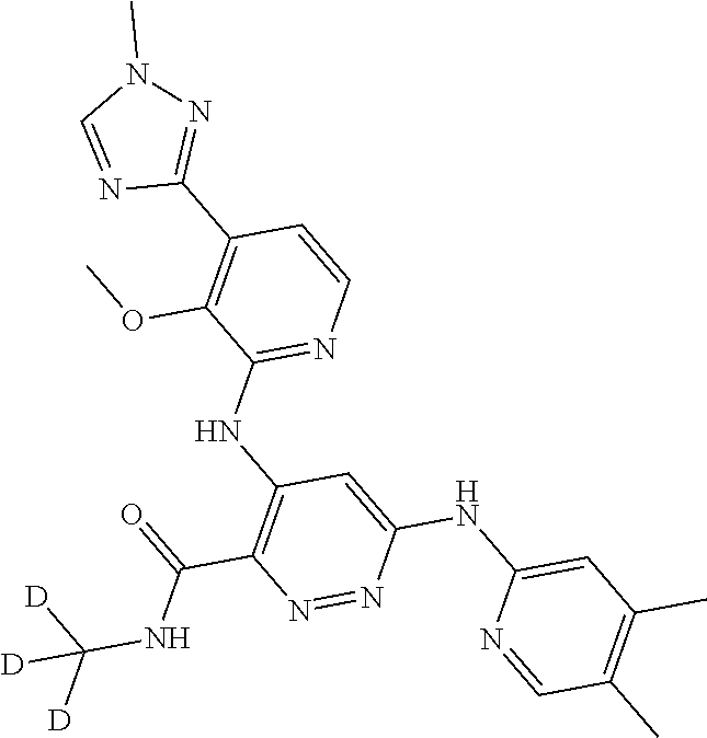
C1=CN=C(NC2=C(C(=O)NC([D])([D])[D])N=NC(NC3=CC(C)=C(C)C=N3)=C2)C(OC)=C1C1=NN(C)C=N1
